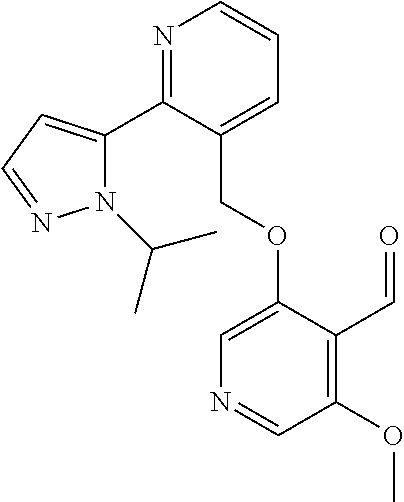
N1(C(C)C)C(C2=NC=CC=C2COC2=CN=CC(OC)=C2C=O)=CC=N1
